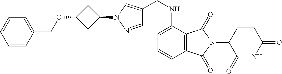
C1=NN(C2CC(OCC3=CC=CC=C3)C2)C=C1CNC1=CC=CC2=C1C(=O)N(C1C(=O)NC(=O)CC1)C2=O
